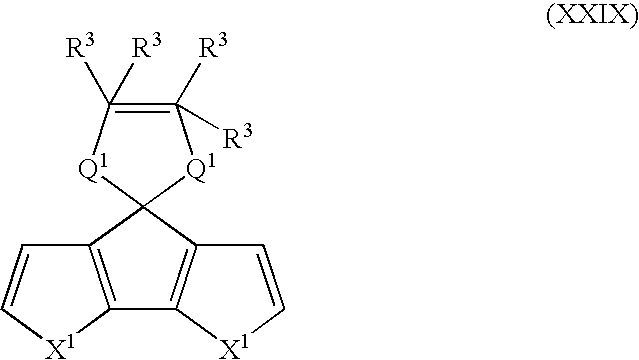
C12=C([X1]C=C1)C1=C(C=C[X1]1)C21[Q1]C([R3])([R3])=C([R3])([R3])[Q1]1
